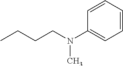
CCCCN(C1=CC=CC=C1)C
